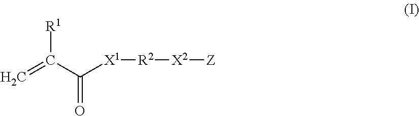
C=C(C([X1][R2][X2][Z])=O)[R1]
